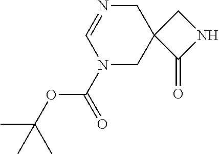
C1N=CN(C(=O)OC(C)(C)C)CC12C(=O)NC2
